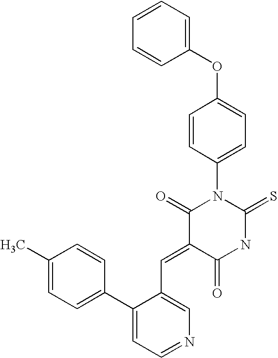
C1(OC2=CC=C(N3C(=O)C(=CC4=CN=CC=C4C4=CC=C(C)C=C4)C(=O)NC3=S)C=C2)=CC=CC=C1
